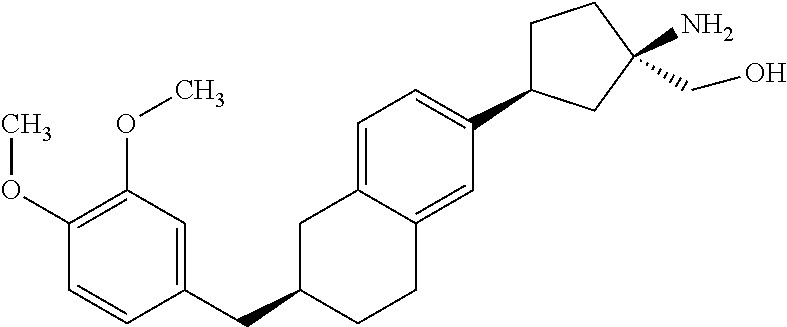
C(C1CCC2=CC(C3CCC(N)(CO)C3)=CC=C2C1)C1=CC(OC)=C(OC)C=C1
